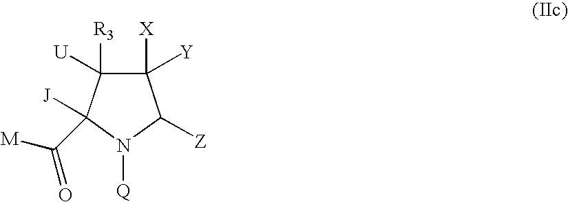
C1([X])([Y])C([R3])([U])C([J])(C([M])=O)N([Q])C1[Z]
